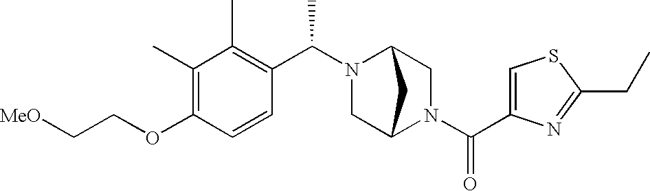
C(OC1=C(C)C(C)=C(C(N2C3CN(C(=O)C4=CSC(CC)=N4)C(C2)C3)C)C=C1)C[MeO]
